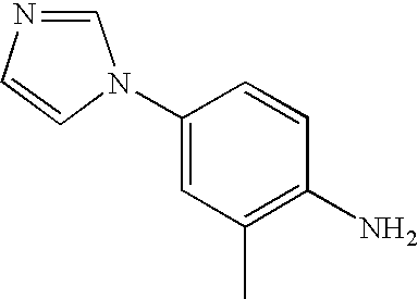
C1(N2C=NC=C2)=CC(C)=C(N)C=C1
